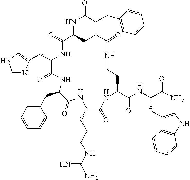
C(C1C(=O)NC(CC2=CC=CC=C2)C(=O)NC(CCCNC(N)=N)C(=O)NC(C(NC(C(N)=O)CC2=CNC3=C2C=CC=C3)=O)CCNC(=O)CCC(NC(CCC2=CC=CC=C2)=O)C(=O)N1)C1=CNC=N1
